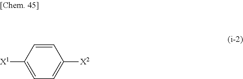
C1=CC([X1])=CC=C1[X2]
